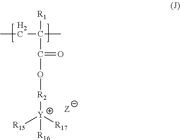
CCC(C)([R1])C(O[R2][Y]([R15])([R17])[R16])=O
